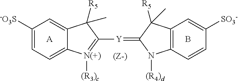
C1=C2C(=CC([-O3S])=C1)C([R5])(C)C([Y]=C1N([(R4)d])C3=C(C1([R5])C)C=C([SO3-])C=C3)=[N(+)]2[(R3)c].[A].B
